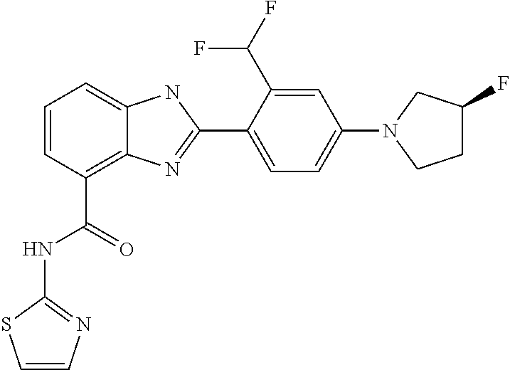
C1=CC(C(=O)NC2=NC=CS2)=C2C(=C1)NC(C1=CC=C(N3CCC(F)C3)C=C1C(F)F)=N2
